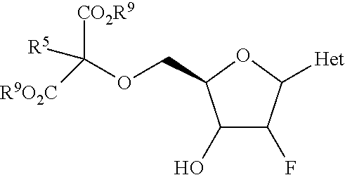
C1(O)C(F)C([Het])OC1COC([R9O2C])([CO2R9])[R5]
